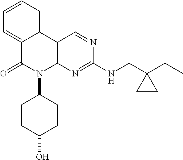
C1=CC=C2C(=C1)C(=O)N(C1CCC(O)CC1)C1=C2C=NC(NCC2(CC)CC2)=N1
